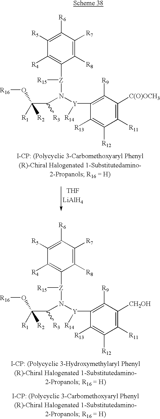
C1([R5])=C([R6])C([R7])=C([R8])C([Z]([R15])N([Y](C2=C([R9])C([C(O)OCH3])=C([R11])C([R12])=C2[R13])[R14])C(C(O[R16])([R2])[R1])[R3])=C1[R4].C1([R5])=C([R6])C([R7])=C([R8])C([Z]([R15])N([Y](C2=C([R9])C([CH2OH])=C([R11])C([R12])=C2[R13])[R14])C(C(O[R16])([R2])[R1])[R3])=C1[R4]
